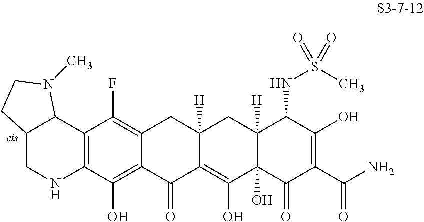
C12CNC3=C(C1N(C)CC2)C(F)=C1C(=C3O)C(=O)C2=C(O)C3(O)C([H])(CC2([H])C1)C(NS(C)(=O)=O)C(O)=C(C(N)=O)C3=O
